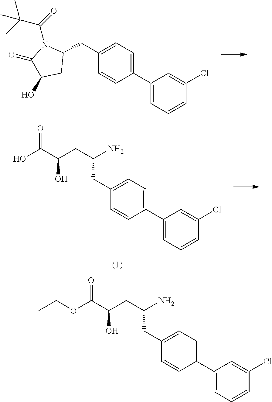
O(C(C(CC(N)CC1=CC=C(C2=CC=CC(Cl)=C2)C=C1)O)=O)CC.C1(C2=CC=CC(Cl)=C2)=CC=C(CC2N(C(=O)C(C)(C)C)C(=O)C(O)C2)C=C1.OC(C(CC(N)CC1=CC=C(C2=CC=CC(Cl)=C2)C=C1)O)=O
